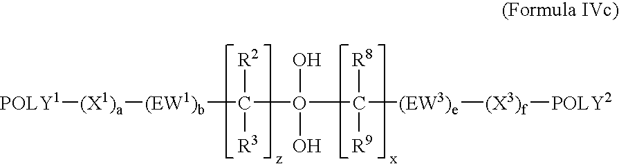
C([(EW1)b][(X1)a][POLY1])([R2])([R3])O(C([(EW3)e][(X3)f][POLY2])([R8])[R9])(O)O
